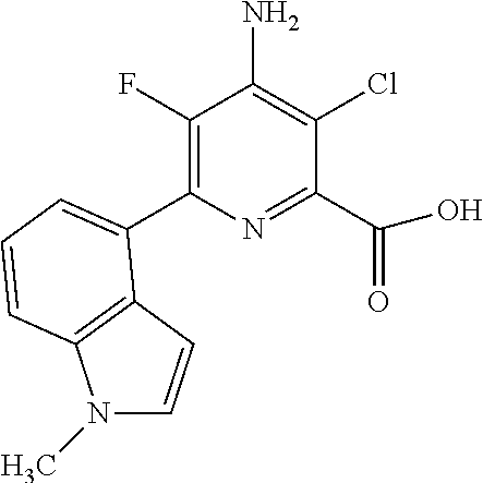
C1(C2=CC=CC3=C2C=CN3C)=C(F)C(N)=C(Cl)C(C(O)=O)=N1
